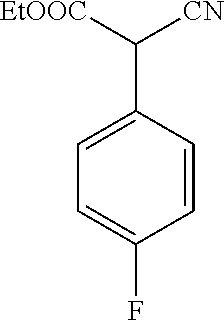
C(C1=CC=C(F)C=C1)([EtOOC])[CN]
